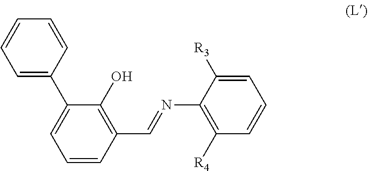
C1=CC=C([R3])C(N=CC2=C(O)C(C3=CC=CC=C3)=CC=C2)=C1[R4]
